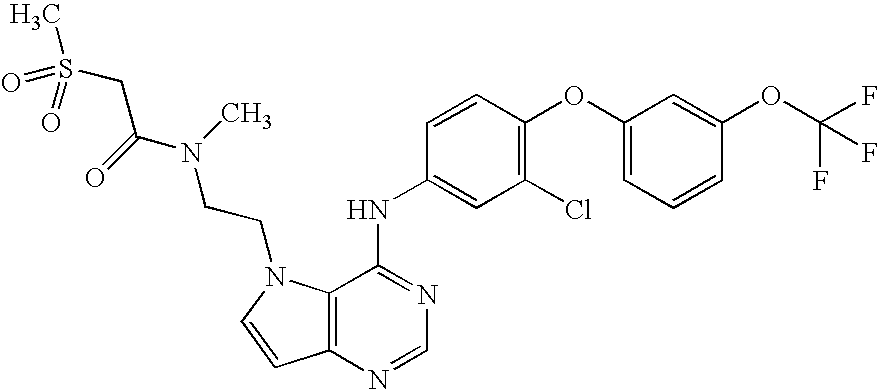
C12=C(N=CN=C1NC1=CC(Cl)=C(OC3=CC=CC(OC(F)(F)F)=C3)C=C1)C=CN2CCN(C(CS(C)(=O)=O)=O)C
